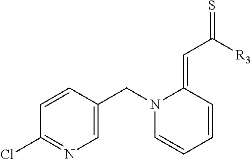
C1=CC(CN2C=CC=CC2=CC([R3])=S)=CN=C1Cl
